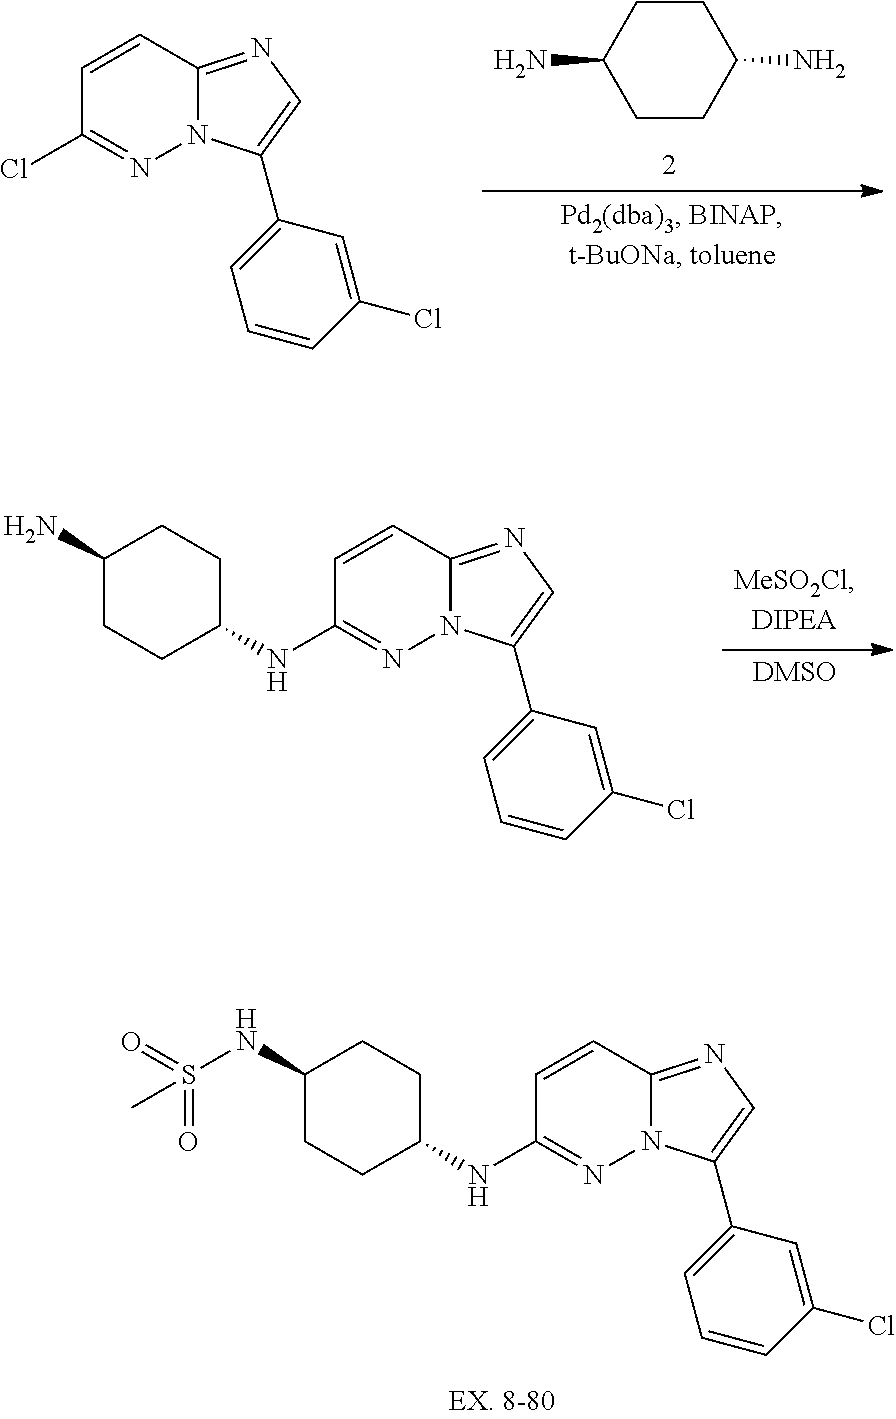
C1(N)CCC(N)CC1.C1=CC2=NC=C(C3=CC=CC(Cl)=C3)N2N=C1Cl.C1=CC2=NC=C(C3=CC=CC(Cl)=C3)N2N=C1NC1CCC(N)CC1.C1=CC2=NC=C(C3=CC=CC(Cl)=C3)N2N=C1NC1CCC(NS(=O)(=O)C)CC1
